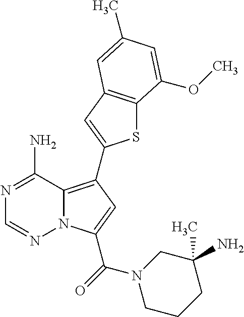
C12=C(C3=CC4=C(S3)C(OC)=CC(C)=C4)C=C(C(N3CCCC(C)(N)C3)=O)N1N=CN=C2N
